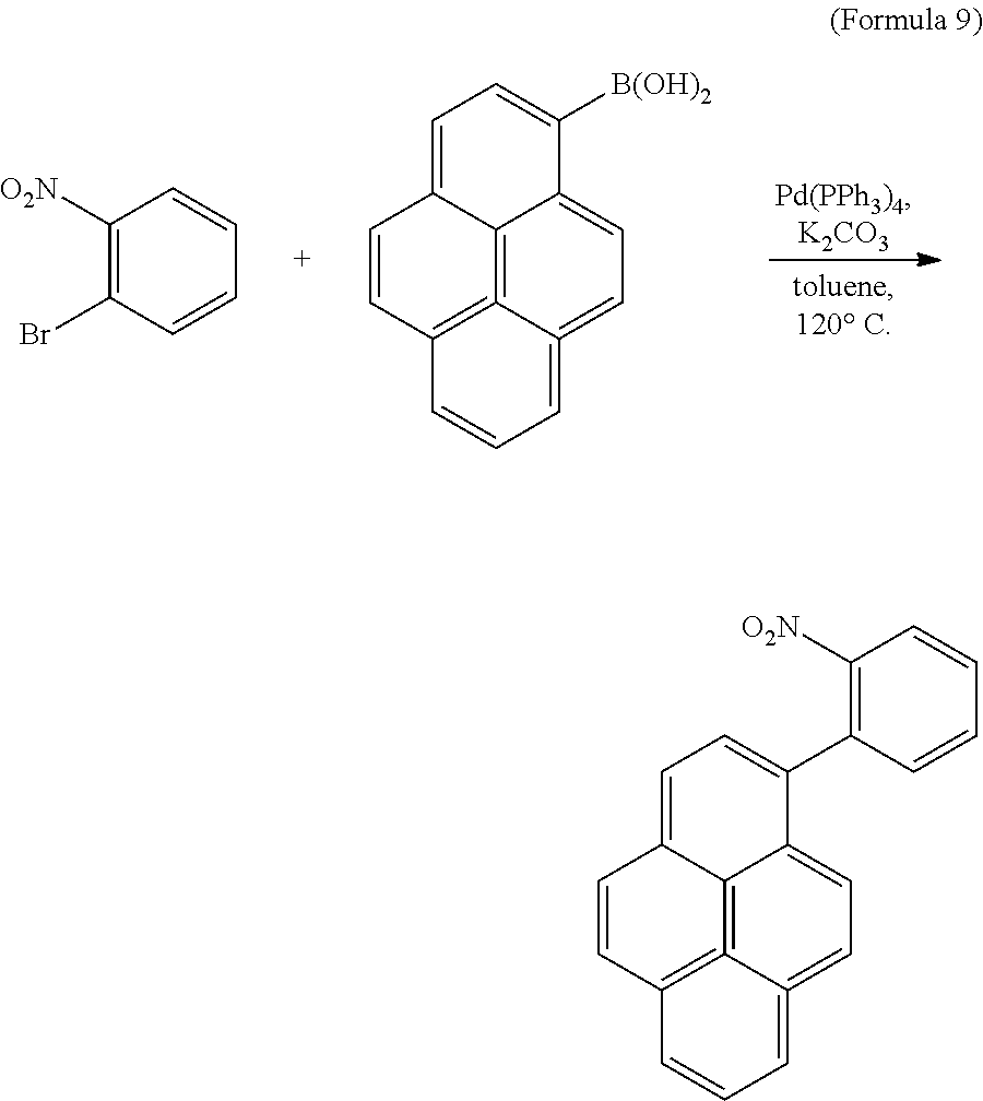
C1([O2N])=C(Br)C=CC=C1.C12=C3=C4C=CC1=CC=C([B(OH)2])C2=CC=C3=CC=C4.C12=C3=C4C=CC1=CC=C(C1=C([O2N])C=CC=C1)C2=CC=C3=CC=C4
